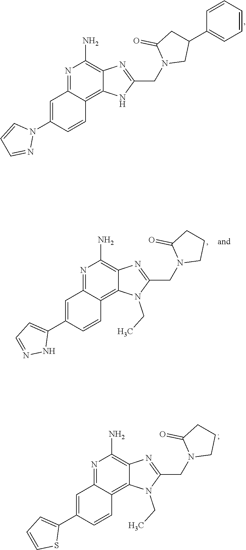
N1=C2C(=C3C(=C1N)N=C(CN1CC(C4=CC=CC=C4)CC1=O)N3)C=CC(N1C=CC=N1)=C2.N1=C2C(=C3C(=C1N)N=C(CN1CCCC1=O)N3CC)C=CC(C1=CC=CS1)=C2.N1=C2C(=C3C(=C1N)N=C(CN1CCCC1=O)N3CC)C=CC(C1=CC=NN1)=C2
